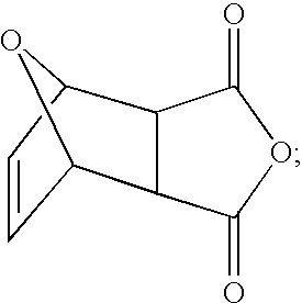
C12C=CC(O1)C1C2C(=O)OC1=O
